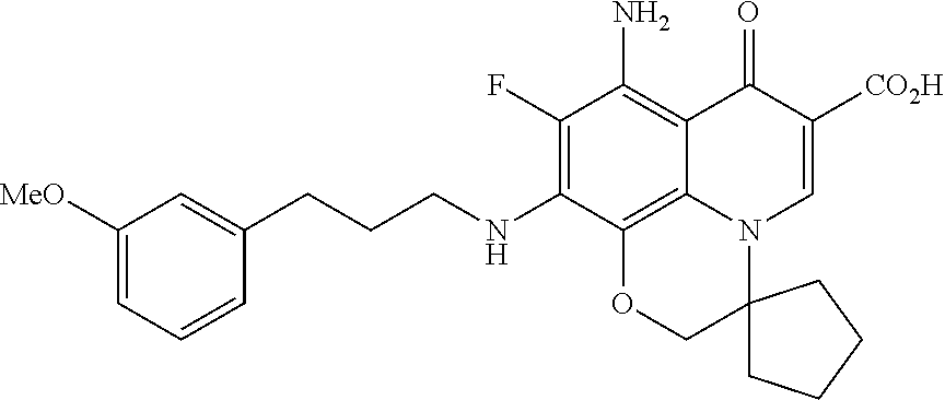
C1=C([MeO])C=C(CCCNC2=C(F)C(N)=C3C4=C2OCC2(N4C=C([CO2H])C3=O)CCCC2)C=C1
